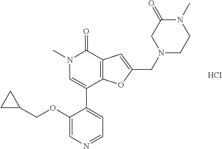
C1(OCC2CC2)=CN=CC=C1C1=CN(C)C(=O)C2=C1OC(CN1CCN(C)C(=O)C1)=C2.Cl
